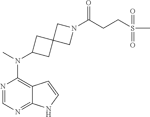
N1=CN=C2C(=C1N(C)C1CC3(C1)CN(C(CCS(C)(=O)=O)=O)C3)C=CN2
